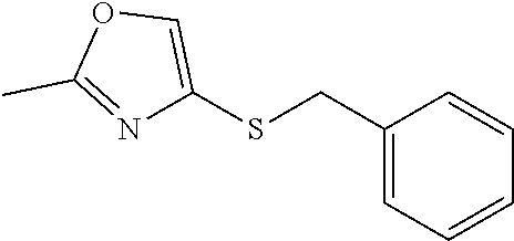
N1=C(C)OC=C1SCC1=CC=CC=C1
